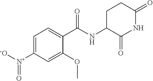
C1=C([N+]([-O])=O)C=C(OC)C(C(NC2C(=O)NC(=O)CC2)=O)=C1
